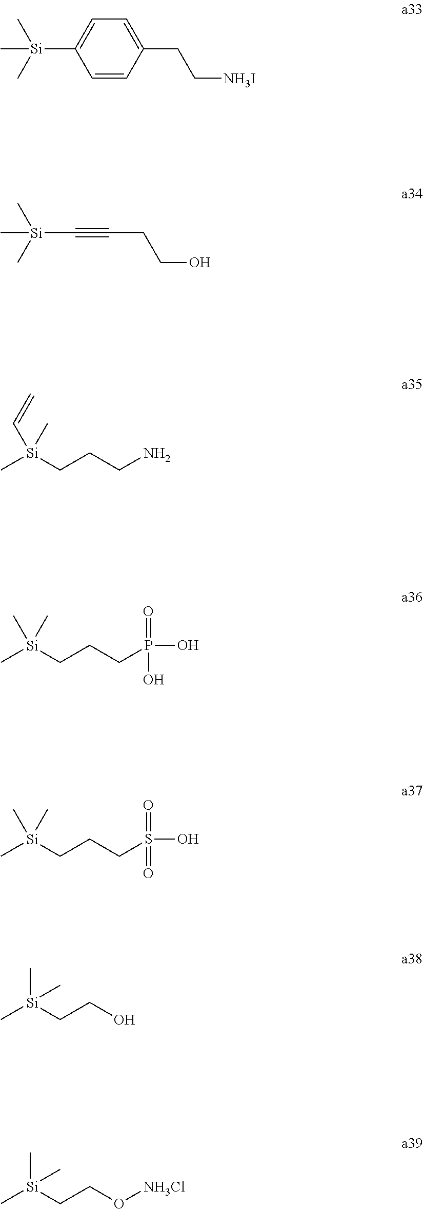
C1=CC(CC[NH3I])=CC=C1[Si](C)(C)C.C(O)CC#C[Si](C)(C)C.C[Si](CCCN)(C=C)C.C[Si](CCCP(O)(O)=O)(C)C.C[Si](CCCS(O)(=O)=O)(C)C.C[Si](CCO)(C)C.C[Si](CCO[NH3Cl])(C)C
